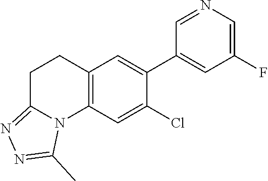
C12=C(C=C(Cl)C(C3=CC(F)=CN=C3)=C1)N1C(=NN=C1C)CC2
